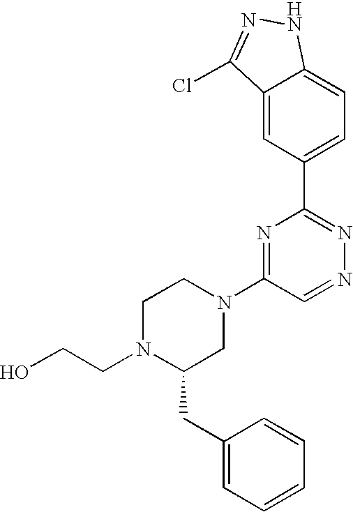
C1=C2C(=CC(C3=NN=CC(N4CCN(CCO)C(CC5=CC=CC=C5)C4)=N3)=C1)C(Cl)=NN2
